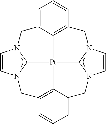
C1=C2C3=C(C=C1)CN1C=CN4CC5=CC=CC6=C5[Pt]3(C3N(C=CN3C2)C6)C14
